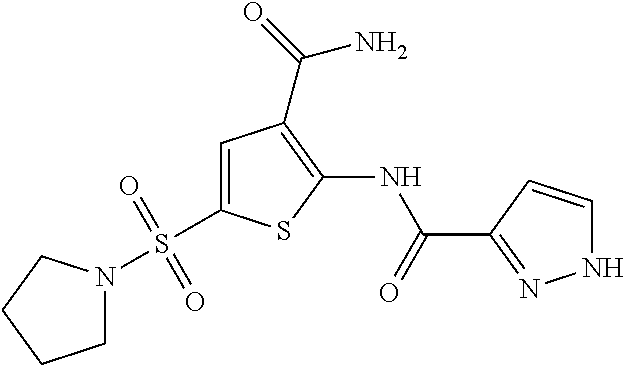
C1=C(S(N2CCCC2)(=O)=O)SC(NC(=O)C2=NNC=C2)=C1C(=O)N
